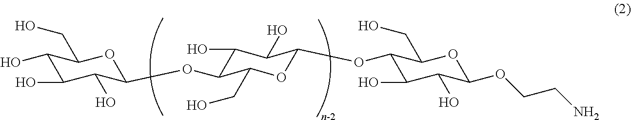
C1(O)C(O)C(O)C(OC2C(O)C(O)C(OC3C(O)C(O)C(OCCN)OC3CO)OC2CO)OC1CO
